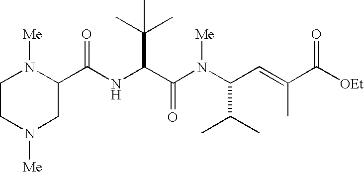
C(NC(C(N(C(C=C(C([OEt])=O)C)C(C)C)[Me])=O)C(C)(C)C)(C1N([Me])CCN([Me])C1)=O
